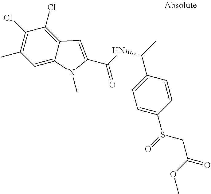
C1=C2C(=C(Cl)C(Cl)=C1C)C=C(C(NC(C)C1=CC=C(S(=O)CC(OC)=O)C=C1)=O)N2C
